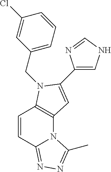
C1(CN2C3=C(N4C(=NN=C4C)C=C3)C=C2C2=CNC=N2)=CC=CC(Cl)=C1
